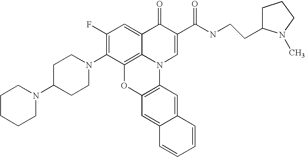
C1(F)=C(N2CCC(N3CCCCC3)CC2)C2=C3C(=C1)C(=O)C(C(NCCC1CCCN1C)=O)=CN3C1=C(O2)C=C2C(=C1)C=CC=C2
